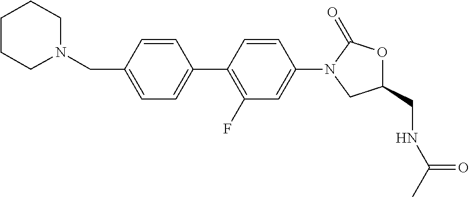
N1(CC2=CC=C(C3=C(F)C=C(N4CC(CNC(C)=O)OC4=O)C=C3)C=C2)CCCCC1
